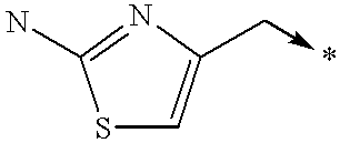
S1C=C(C->*)N=C1N
